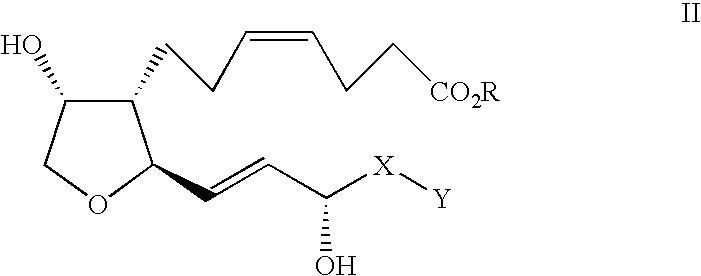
C1(CCC=CCC[CO2R])C(O)COC1C=CC([X][Y])O
